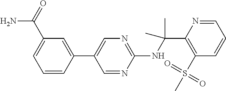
C1(NC(C2=C(S(C)(=O)=O)C=CC=N2)(C)C)=NC=C(C2=CC(C(=O)N)=CC=C2)C=N1
